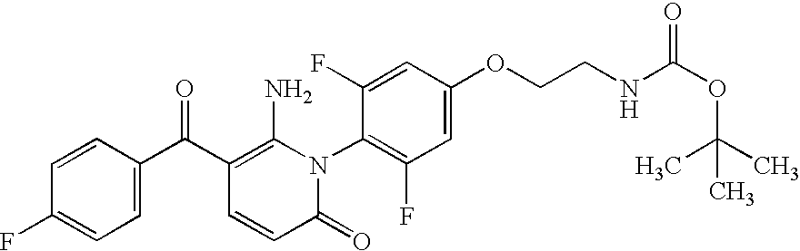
C1=CC(C(C2=C(N)N(C3=C(F)C=C(OCCNC(OC(C)(C)C)=O)C=C3F)C(=O)C=C2)=O)=CC=C1F
